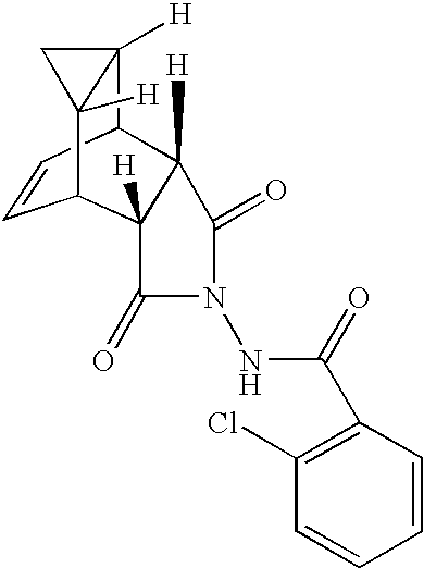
C12([H])C3C=CC(C4([H])C3([H])C(=O)N(NC(C3=C(Cl)C=CC=C3)=O)C4=O)C1([H])C2
